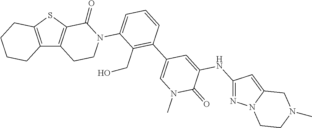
C12=C(SC3=C1CCN(C1=CC=CC(C4=CN(C)C(=O)C(NC5=NN6C(=C5)CN(C)CC6)=C4)=C1CO)C3=O)CCCC2
